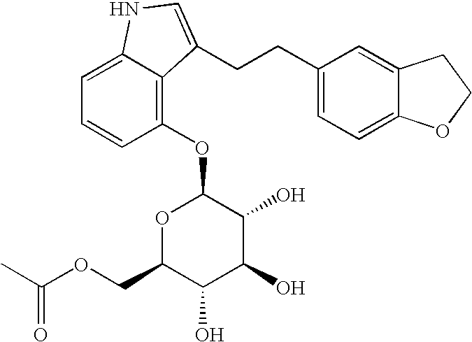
C1(OC2OC(COC(C)=O)C(O)C(O)C2O)=C2C(=CC=C1)NC=C2CCC1=CC=C2C(=C1)CCO2
